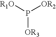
[OR3]P([R1O])[OR2]
